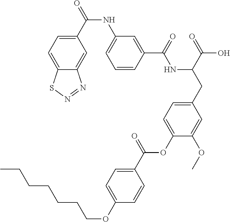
C1=CC(C(=O)NC(CC2=CC=C(OC(C3=CC=C(OCCCCCCC)C=C3)=O)C(OC)=C2)C(=O)O)=CC(NC(=O)C2=CC=C3C(=C2)N=NS3)=C1
